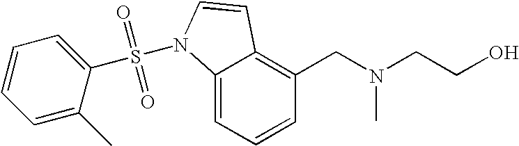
C1=CC=C2C(=C1CN(C)CCO)C=CN2S(C1=CC=CC=C1C)(=O)=O
